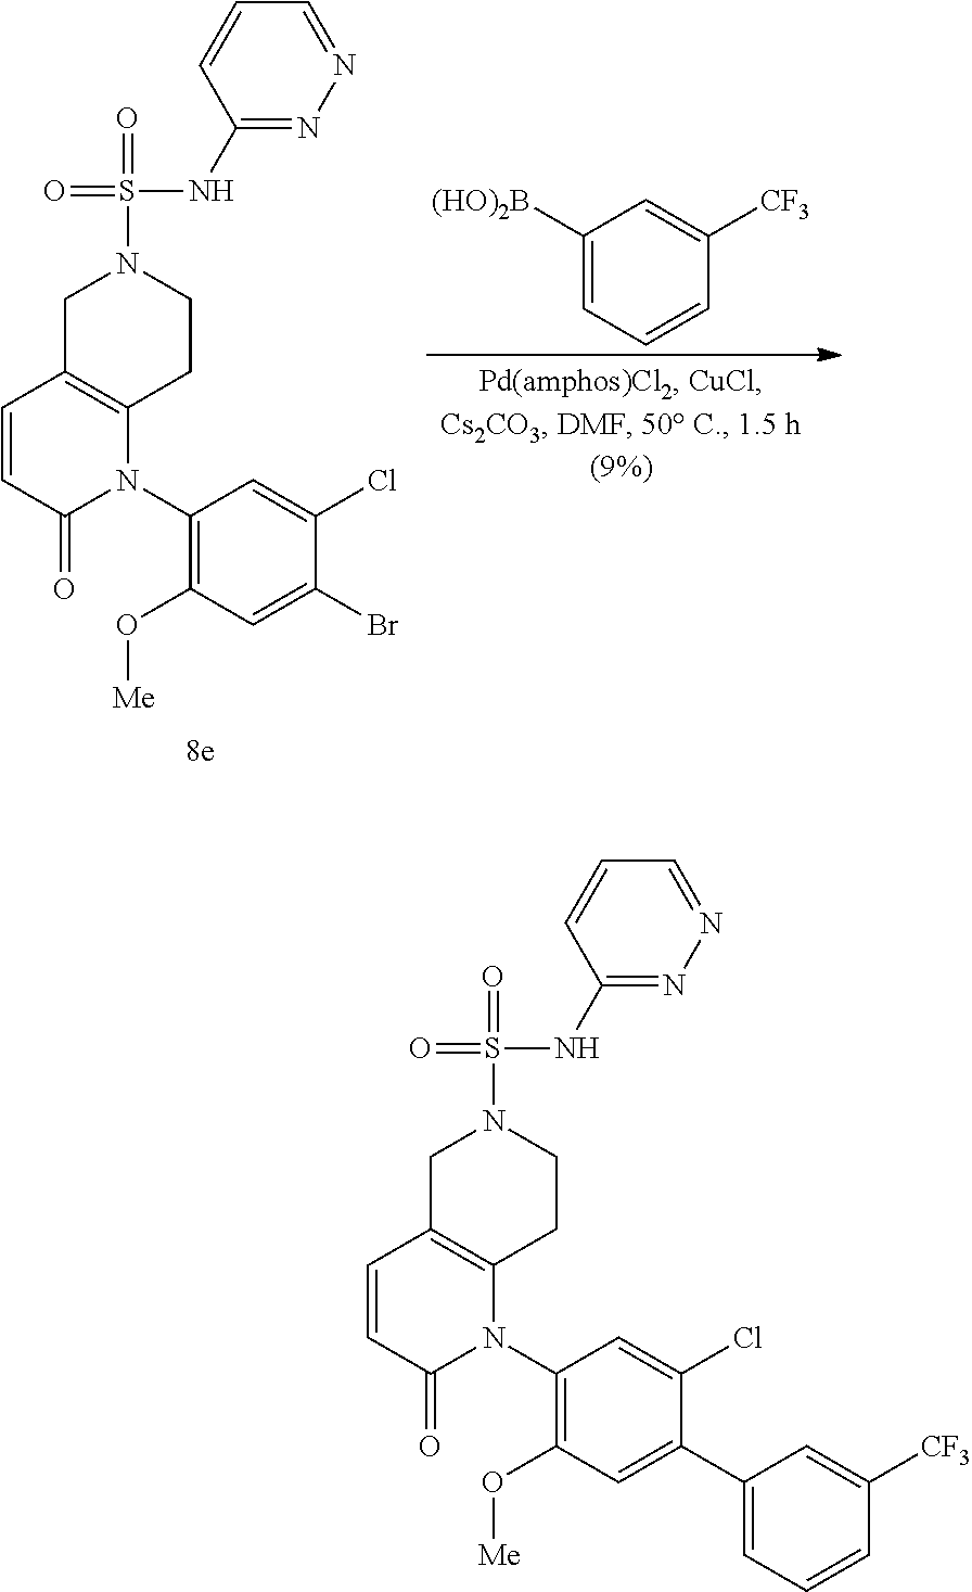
C1=CC(=O)N(C2=C(O[Me])C=C(C3=CC=CC([CF3])=C3)C(Cl)=C2)C2=C1CN(S(=O)(NC1=NN=CC=C1)=O)CC2.C1=CC(=O)N(C2=C(O[Me])C=C(Br)C(Cl)=C2)C2=C1CN(S(=O)(NC1=NN=CC=C1)=O)CC2.C1([(HO)2B])=CC=CC([CF3])=C1
